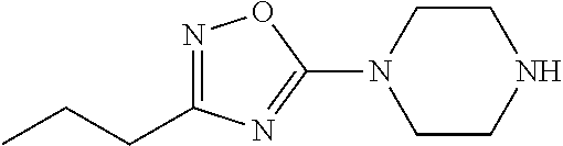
N1=C(CCC)N=C(N2CCNCC2)O1
